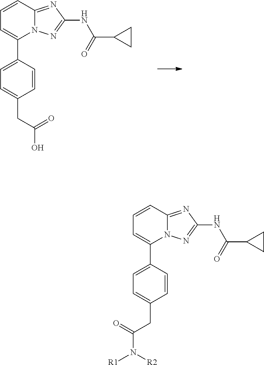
C1=C(C2=CC=CC3=NC(NC(=O)C4CC4)=NN23)C=CC(CC(O)=O)=C1.C1=C(C2=CC=CC3=NC(NC(=O)C4CC4)=NN23)C=CC(CC(=O)N([R1])[R2])=C1
